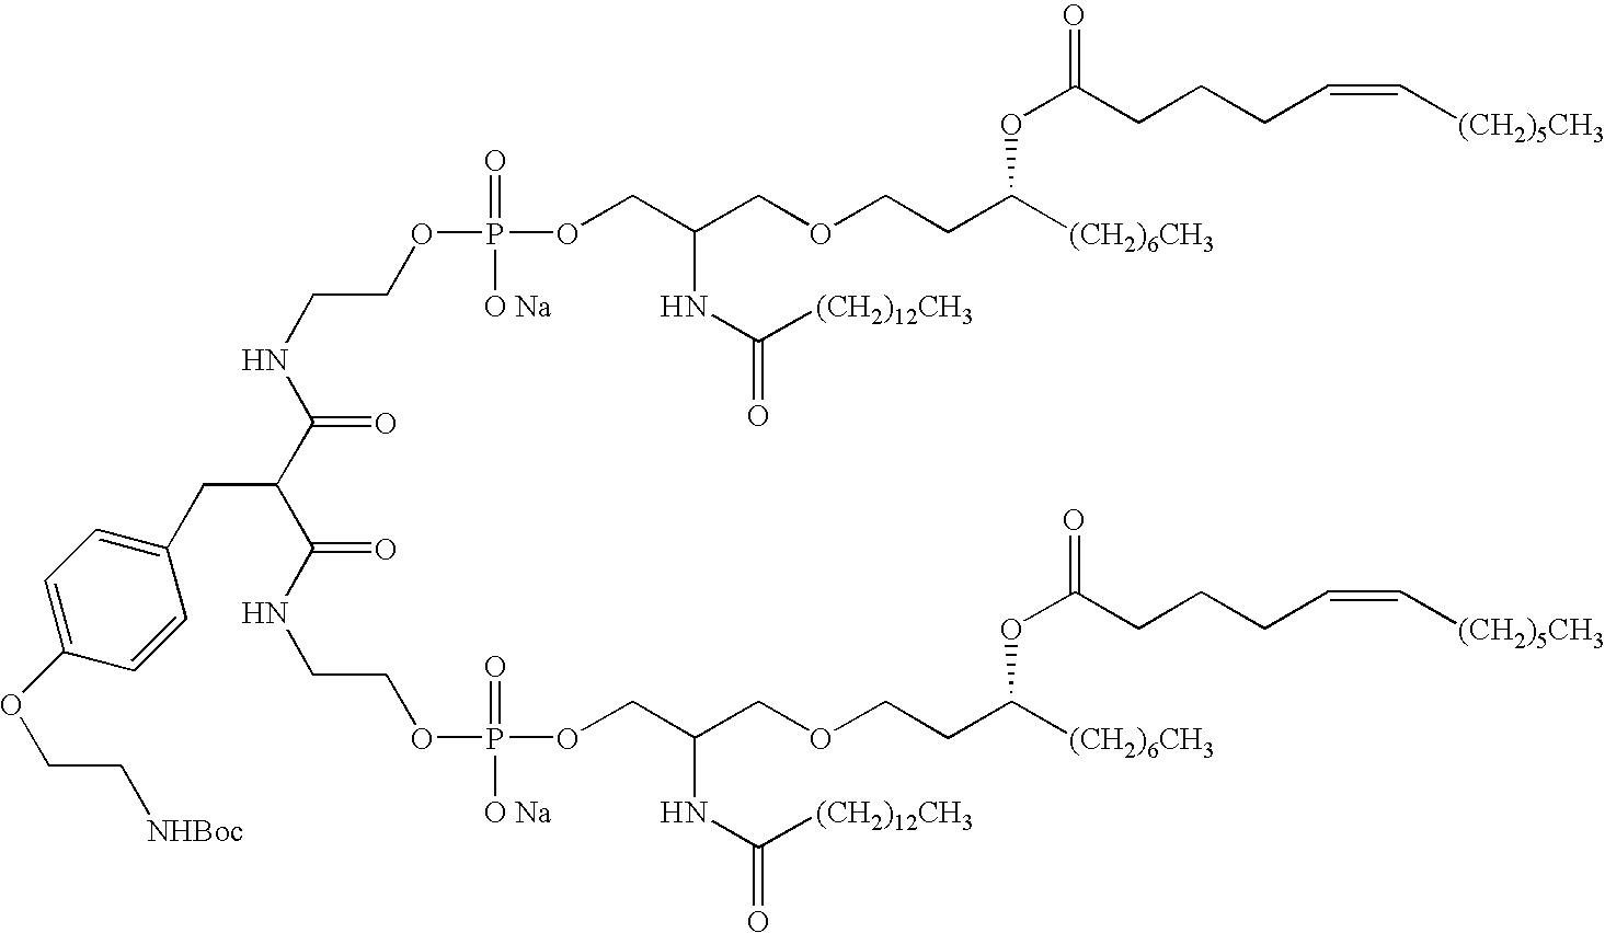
C(=O)(NCCOP(OCC(COCCC([(CH2)6CH3])OC(CCCC=C[(CH2)5CH3])=O)NC(=O)[(CH2)12CH3])(=O)[O Na])C(C(=O)NCCOP(OCC(COCCC([(CH2)6CH3])OC(CCCC=C[(CH2)5CH3])=O)NC(=O)[(CH2)12CH3])(=O)[O Na])CC1=CC=C(OCC[NHBoc])C=C1
